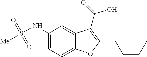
C1(NS([Me])(=O)=O)=CC=C2C(=C1)C(C(=O)O)=C(CCCC)O2
